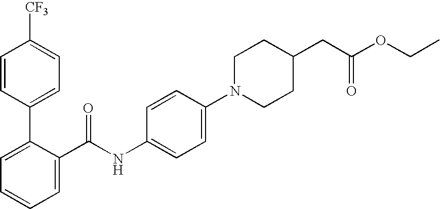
C1=CC(C2=CC=CC=C2C(NC2=CC=C(N3CCC(CC(OCC)=O)CC3)C=C2)=O)=CC=C1[CF3]
